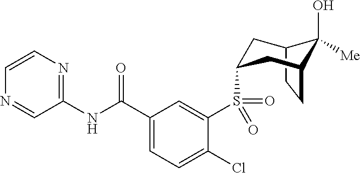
C1=CN=C(NC(C2=CC=C(Cl)C(S(C3CC4C(O)([Me])C(CC4)C3)(=O)=O)=C2)=O)C=N1
